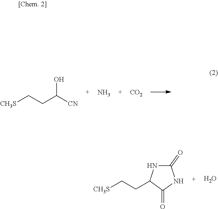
C(CC[CH3S])([CN])O.N.[CO2].C1(=O)NC(CC[CH3S])C(=O)N1.O
